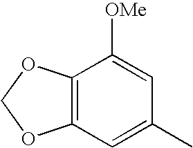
C12=C(C=C(C)C=C1[OMe])OCO2
